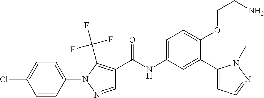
C1=NN(C2=CC=C(Cl)C=C2)C(C(F)(F)F)=C1C(=O)NC1=CC=C(OCCN)C(C2=CC=NN2C)=C1
